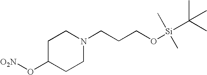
[O2N]OC1CCN(CCCO[Si](C(C)(C)C)(C)C)CC1
